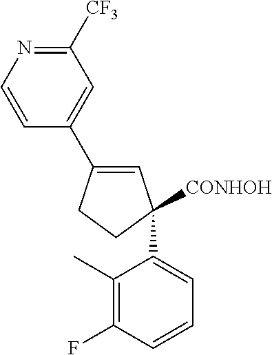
C1([CF3])=NC=CC(C2=CC(C3=CC=CC(F)=C3C)([CONHOH])CC2)=C1
